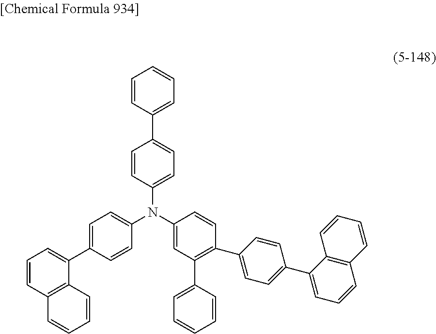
C1=CC(C2=CC=C(N(C3=CC(C4=CC=CC=C4)=C(C4=CC=C(C5=CC=CC6=C5C=CC=C6)C=C4)C=C3)C3=CC=C(C4=CC=CC5=C4C=CC=C5)C=C3)C=C2)=CC=C1
